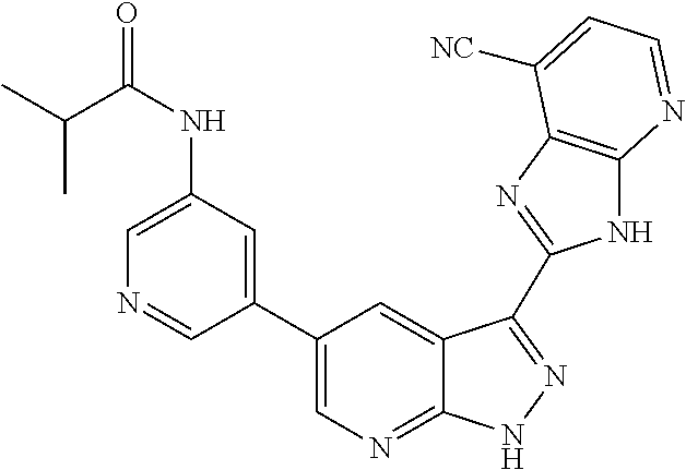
C1(C2=CN=C3C(=C2)C(C2=NC4=C(N2)N=CC=C4[NC])=NN3)=CC(NC(C(C)C)=O)=CN=C1
